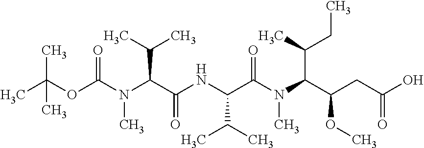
CC(OC(N(C)C(C(=O)NC(C(C)C)C(N(C)C(C(OC)CC(=O)O)C(C)CC)=O)C(C)C)=O)(C)C
